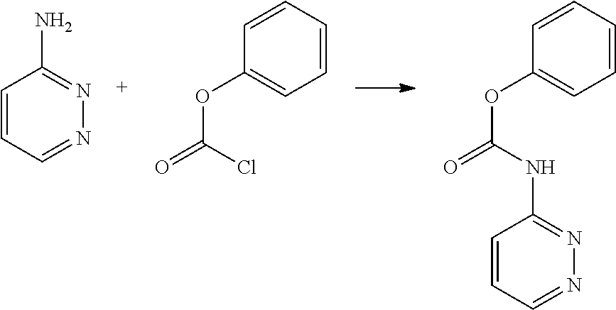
O(C(Cl)=O)C1=CC=CC=C1.O(C(NC1=NN=CC=C1)=O)C1=CC=CC=C1.C1=CC=NN=C1N
